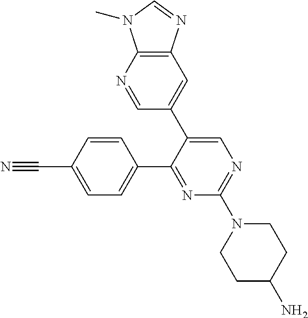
N1=C(C2=CC=C(C#N)C=C2)C(C2=CC3=C(N=C2)N(C)C=N3)=CN=C1N1CCC(N)CC1
